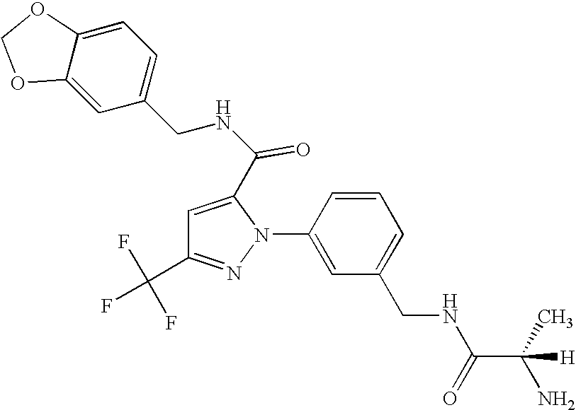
C1=CC(N2C(C(NCC3=CC=C4C(=C3)OCO4)=O)=CC(C(F)(F)F)=N2)=CC(CNC(C(C)(N)[H])=O)=C1
